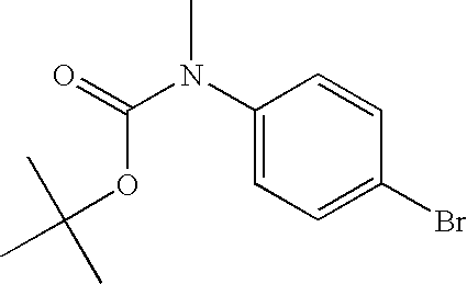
C1(N(C(OC(C)(C)C)=O)C)=CC=C(Br)C=C1
